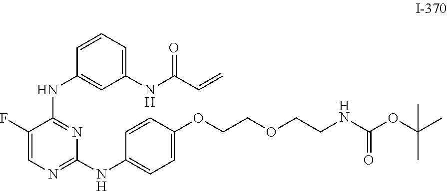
C1=CC(OCCOCCNC(OC(C)(C)C)=O)=CC=C1NC1=NC=C(F)C(NC2=CC(NC(C=C)=O)=CC=C2)=N1
